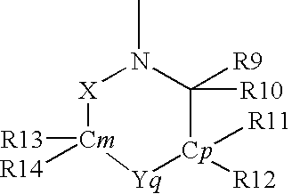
[X]1[Cm]([R13])([R14])[Yq][Cp]([R12])([R11])C([R10])([R9])N1C
